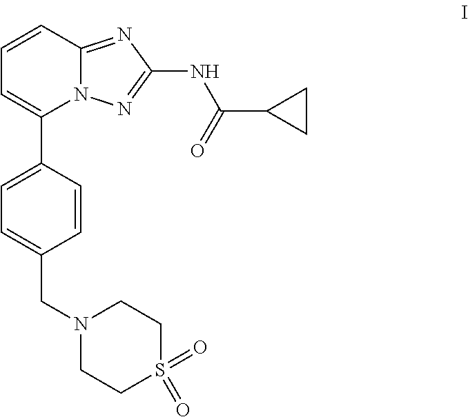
C1=CC2=NC(NC(C3CC3)=O)=NN2C(C2=CC=C(CN3CCS(=O)(=O)CC3)C=C2)=C1
